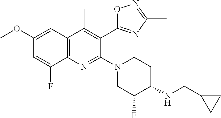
C1(OC)=CC2=C(C(F)=C1)N=C(N1CCC(NCC3CC3)C(F)C1)C(C1=NC(C)=NO1)=C2C
